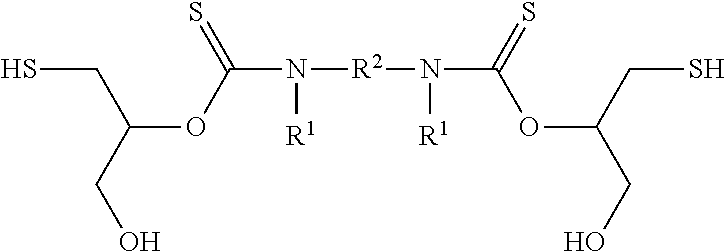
C(C(CO)OC(N([R1])[R2]N([R1])C(=S)OC(CO)CS)=S)S
